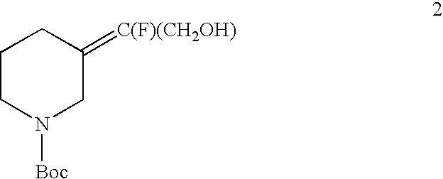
C1CN([Boc])CC(=[C(F)(CH2OH)])C1
